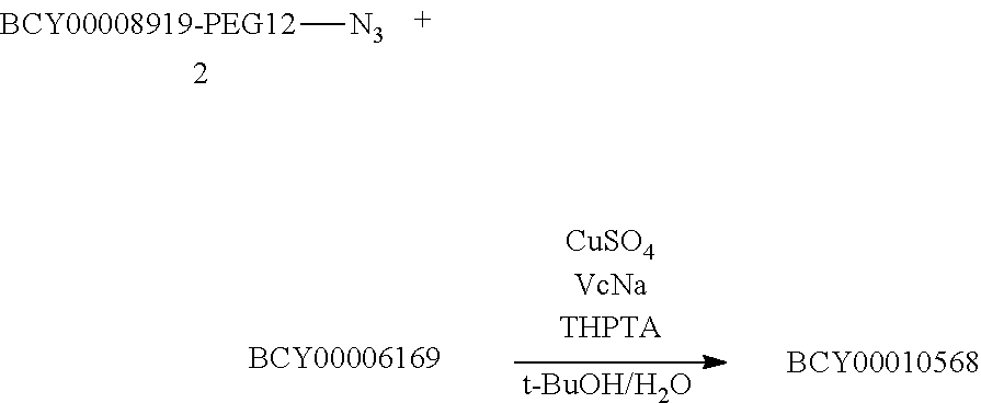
[BCY00008919-PEG12][N3].[t-BuOH/H2O]
